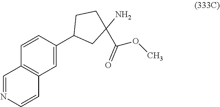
C12=C(C=C(C3CC(N)(C(OC)=O)CC3)C=C1)C=CN=C2
